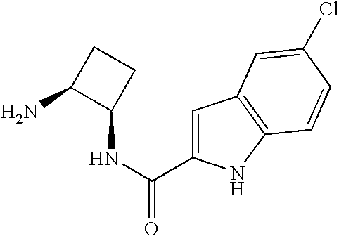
C1=C(C(NC2C(N)CC2)=O)NC2=C1C=C(Cl)C=C2
